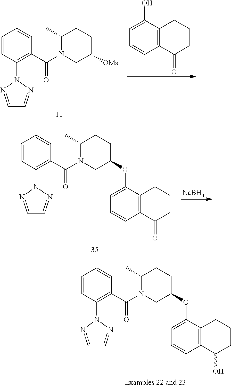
C1=CC(N2N=CC=N2)=C(C(N2CC([OMs])CCC2C)=O)C=C1.C12=C(C(O)=CC=C1)CCCC2=O.C1=CC(N2N=CC=N2)=C(C(N2CC(OC3=CC=CC4=C3CCCC4=O)CCC2C)=O)C=C1.[NaBH4].C1=CC(N2N=CC=N2)=C(C(N2CC(OC3=CC=CC4=C3CCCC4O)CCC2C)=O)C=C1
